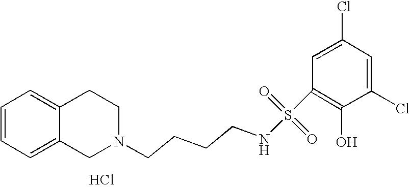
C1=CC=C2C(=C1)CCN(CCCCNS(C1=C(O)C(Cl)=CC(Cl)=C1)(=O)=O)C2.Cl
